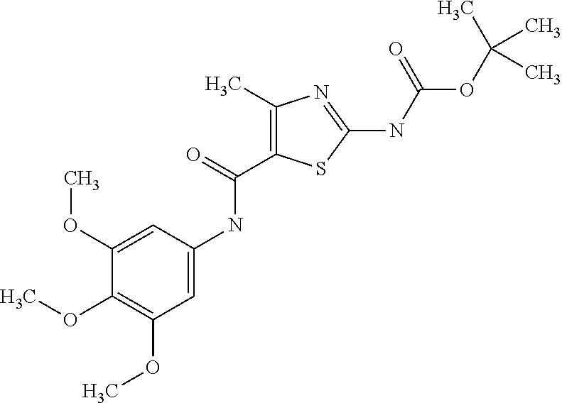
C1(C)=C(C(NC2=CC(OC)=C(OC)C(OC)=C2)=O)SC(NC(OC(C)(C)C)=O)=N1
